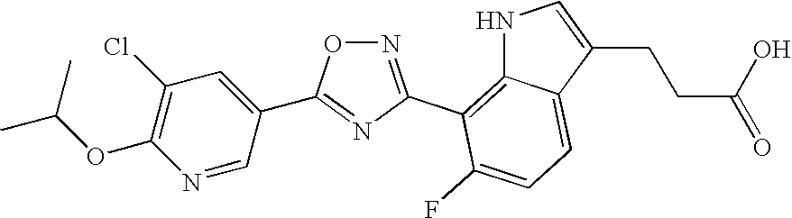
N1=CC(C2=NC(C3=C4C(=CC=C3F)C(CCC(=O)O)=CN4)=NO2)=CC(Cl)=C1OC(C)C
